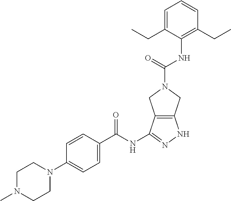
C12=C(C(NC(C3=CC=C(N4CCN(C)CC4)C=C3)=O)=NN1)CN(C(=O)NC1=C(CC)C=CC=C1CC)C2
